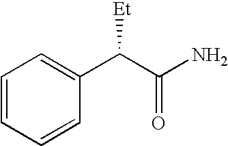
C1=CC=CC(C(C(N)=O)[Et])=C1
